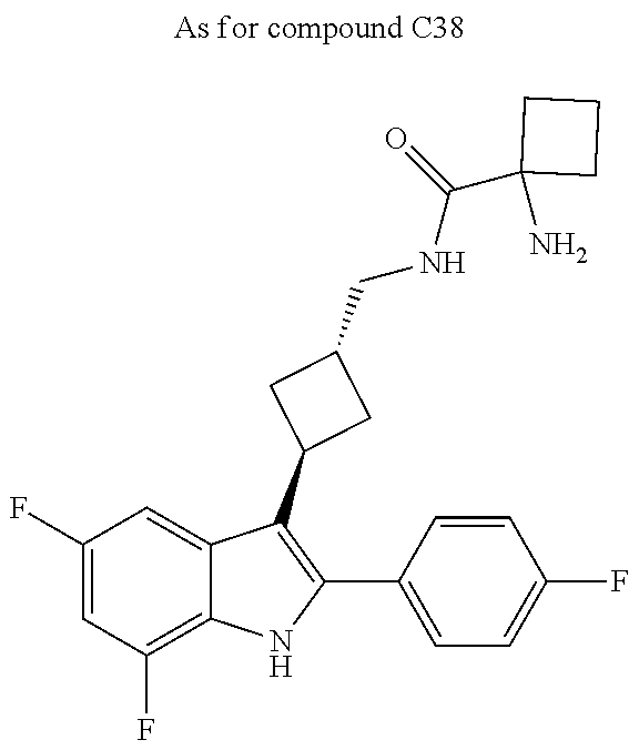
C1(F)=CC(F)=C2C(=C1)C(C1CC(CNC(C3(N)CCC3)=O)C1)=C(C1=CC=C(F)C=C1)N2
